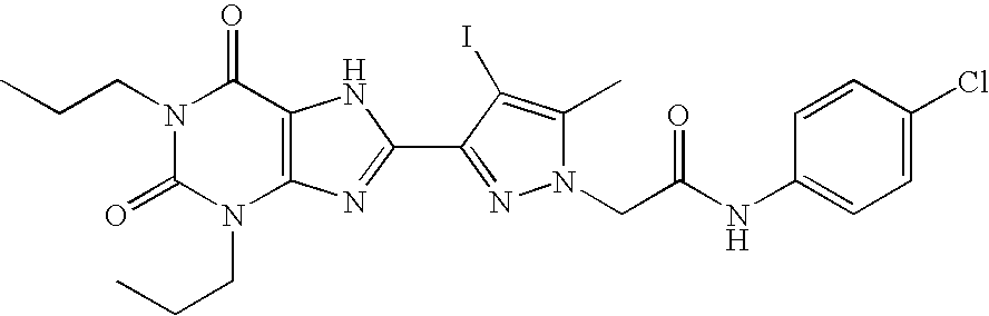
N1(CCC)C(=O)N(CCC)C2=C(C1=O)NC(C1=NN(CC(NC3=CC=C(Cl)C=C3)=O)C(C)=C1I)=N2
